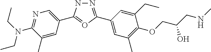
N1=C(N(CC)CC)C(C)=CC(C2=OC(C3=CC(C)=C(OCC(CNC)O)C(CC)=C3)=NN2)=C1
